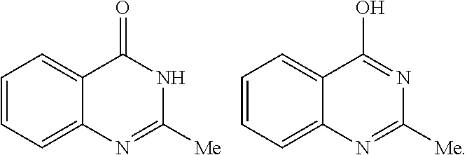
C1=C2C(=O)NC([Me])=NC2=CC=C1.C1=C2C(O)=NC([Me])=NC2=CC=C1
